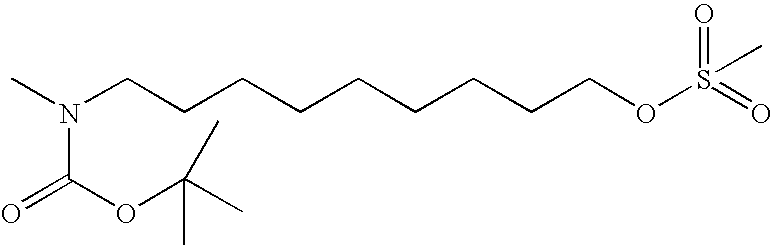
CN(CCCCCCCCCOS(C)(=O)=O)C(OC(C)(C)C)=O
